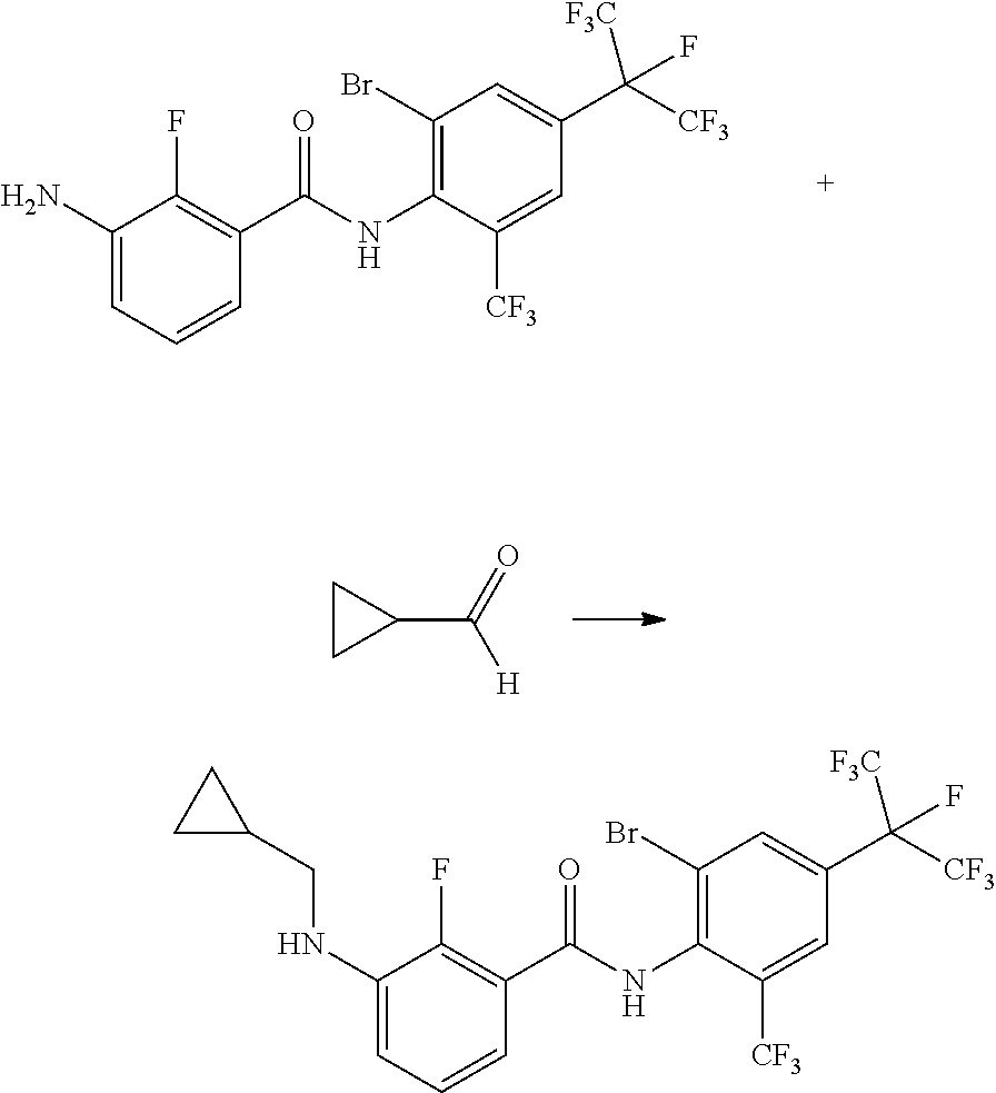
C1(F)=C(C(=O)NC2=C(Br)C=C(C([F3C])([CF3])F)C=C2[CF3])C=CC=C1N.C1C(C(=O)[H])C1.C1(F)=C(C(=O)NC2=C(Br)C=C(C([F3C])([CF3])F)C=C2[CF3])C=CC=C1NCC1CC1
